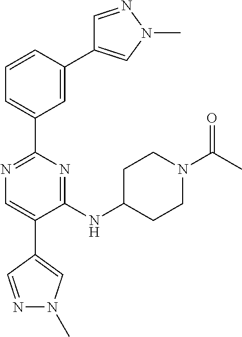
N1=C(C2=CC=CC(C3=CN(C)N=C3)=C2)N=C(NC2CCN(C(C)=O)CC2)C(C2=CN(C)N=C2)=C1
